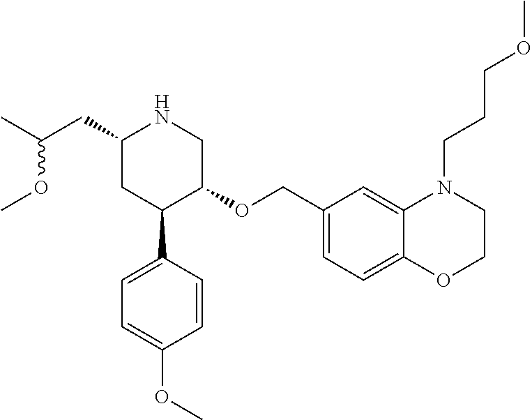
C1(CC(C)OC)CC(C2=CC=C(OC)C=C2)C(OCC2=CC=C3C(=C2)N(CCCOC)CCO3)CN1
